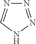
N1=NNC=N1
